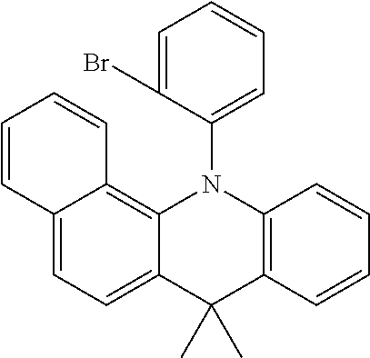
C12=CC=C3C(=C1C=CC=C2)N(C1=CC=CC=C1Br)C1=C(C3(C)C)C=CC=C1
